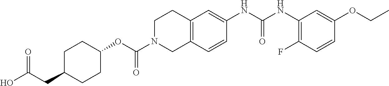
C1C(CC(O)=O)CCC(OC(N2CC3=C(CC2)C=C(NC(NC2=C(F)C=CC(OCC)=C2)=O)C=C3)=O)C1
